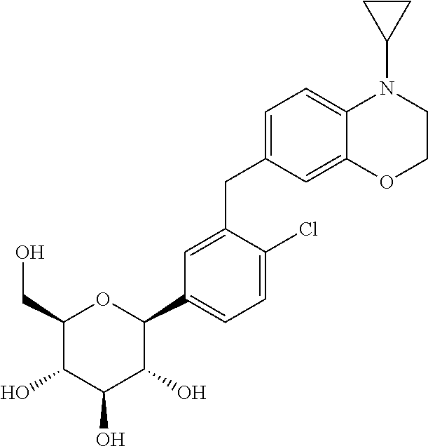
C1(CO)C(O)C(O)C(O)C(C2=CC=C(Cl)C(CC3=CC=C4C(=C3)OCCN4C3CC3)=C2)O1
